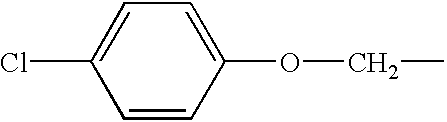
C1=C(Cl)C=CC(OCC)=C1
